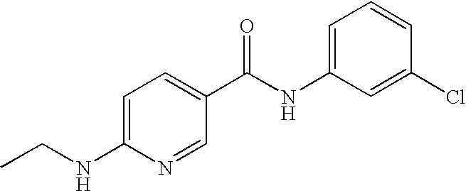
C1=C(NCC)N=CC(C(NC2=CC=CC(Cl)=C2)=O)=C1
